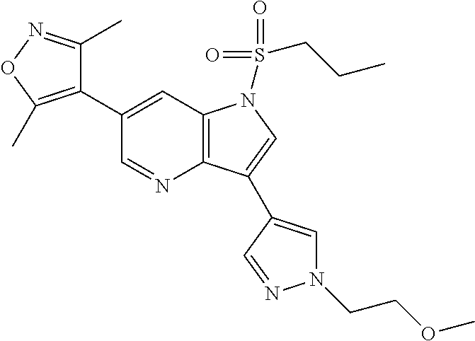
C1(C2=C(C)ON=C2C)=CC2=C(N=C1)C(C1=CN(CCOC)N=C1)=CN2S(=O)(=O)CCC
